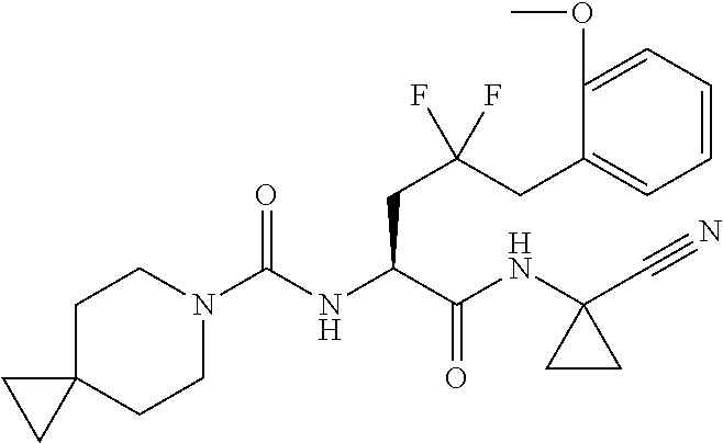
C12(CCN(C(NC(C(NC3(C#N)CC3)=O)CC(CC3=CC=CC=C3OC)(F)F)=O)CC1)CC2
